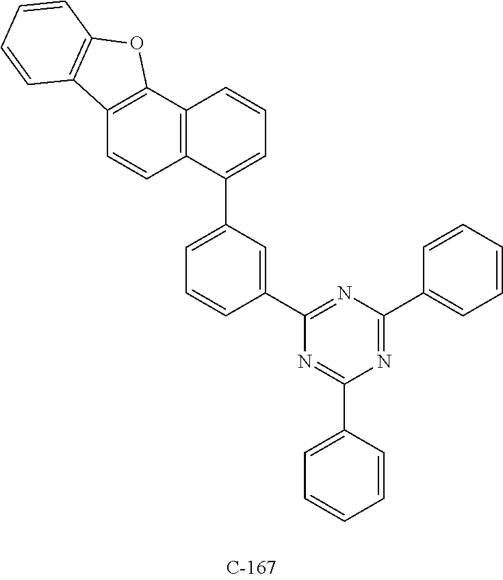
C1(C2=CC(C3=CC=CC4=C3C=CC3=C4OC4=C3C=CC=C4)=CC=C2)=NC(C2=CC=CC=C2)=NC(C2=CC=CC=C2)=N1
